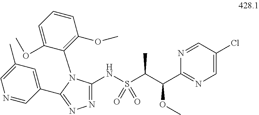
N1=C(NS(C(C(OC)C2=NC=C(Cl)C=N2)C)(=O)=O)N(C2=C(OC)C=CC=C2OC)C(C2=CC(C)=CN=C2)=N1
